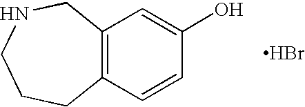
C12=C(CNCCC1)C=C(O)C=C2.Br
